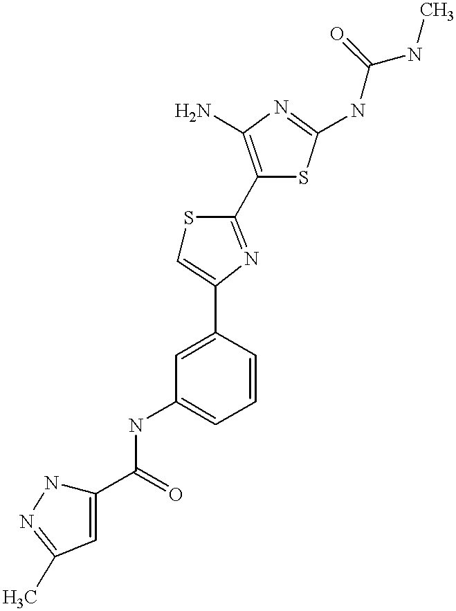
C1(C(=O)NC2=CC=CC(C3=CSC(C4=C(N)N=C(NC(NC)=O)S4)=N3)=C2)=CC(C)=NN1
